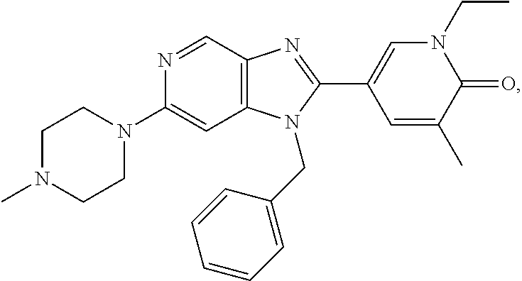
C1(N2CCN(C)CC2)=CC2=C(C=N1)N=C(C1=CN(CC)C(=O)C(C)=C1)N2CC1=CC=CC=C1
